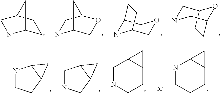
C1C2NCC(C1)C2.N1C2COC(C1)C2.C12NC(COC1)CC2.C12CCC(O1)CNC2.N1CCCC2C1C2.C1NCCC2C1C2.C1NCC2C1C2.N1CCC2C1C2
